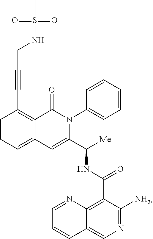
C(#CC1=C2C(=CC=C1)C=C(C([Me])NC(C1=C3C(=CN=C1[NH2])C=CC=N3)=O)N(C1=CC=CC=C1)C2=O)CNS(=O)(=O)C
